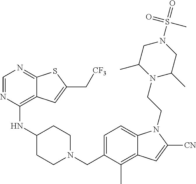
C1=NC(NC2CCN(CC3=CC=C4C(=C3C)C=C([CN])N4CCN3C(C)CN(S(C)(=O)=O)CC3C)CC2)=C2C(=N1)SC(C[CF3])=C2
